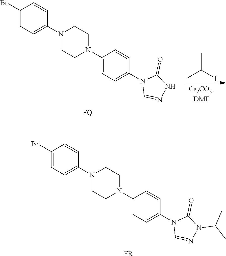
CC(I)C.N1(C2=CC=C(Br)C=C2)CCN(C2=CC=C(N3C=NNC3=O)C=C2)CC1.[FQ].N1(C2=CC=C(Br)C=C2)CCN(C2=CC=C(N3C=NN(C(C)C)C3=O)C=C2)CC1.[FR]
